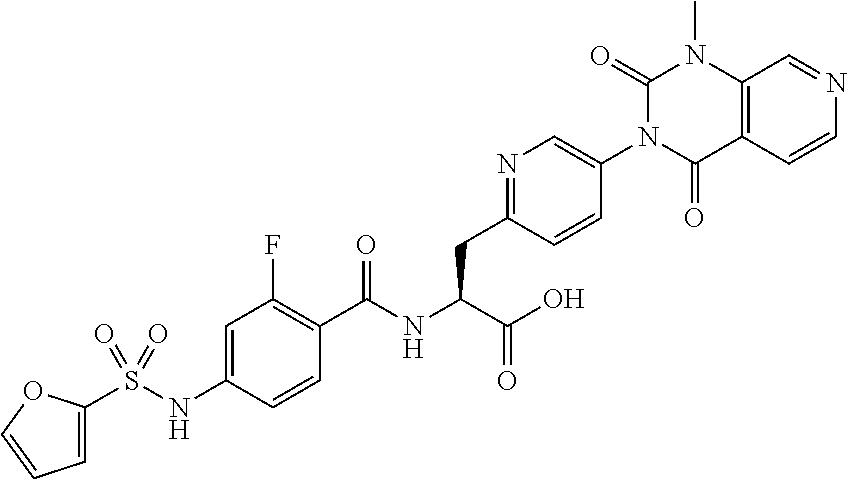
C1=C(S(NC2=CC(F)=C(C(NC(C(=O)O)CC3=NC=C(N4C(=O)C5=C(N(C)C4=O)C=NC=C5)C=C3)=O)C=C2)(=O)=O)OC=C1
